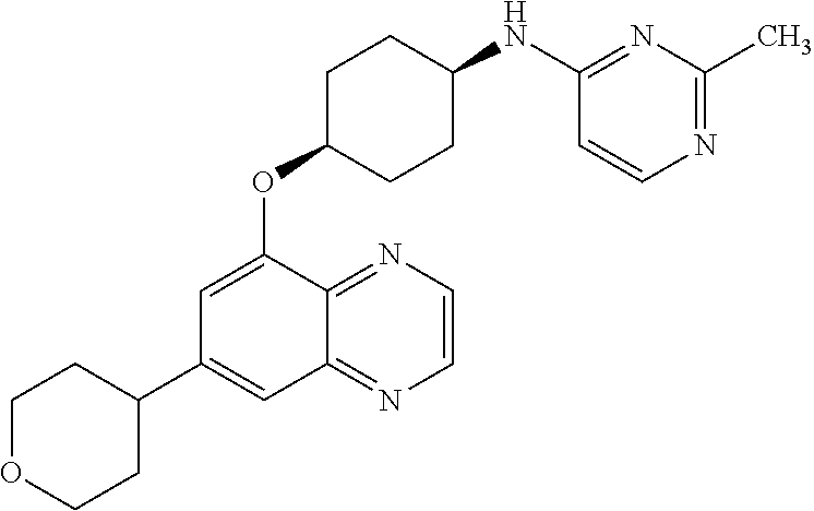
C1OCCC(C2=CC3=NC=CN=C3C(OC3CCC(NC4=NC(C)=NC=C4)CC3)=C2)C1
